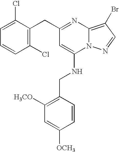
C(C1=NC2=C(Br)C=NN2C(NCC2=C([H3CO])C=C([OCH3])C=C2)=C1)C1=C(Cl)C=CC=C1Cl
